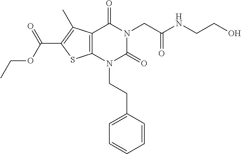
C12=C(N(CCC3=CC=CC=C3)C(=O)N(CC(NCCO)=O)C1=O)SC(C(OCC)=O)=C2C
